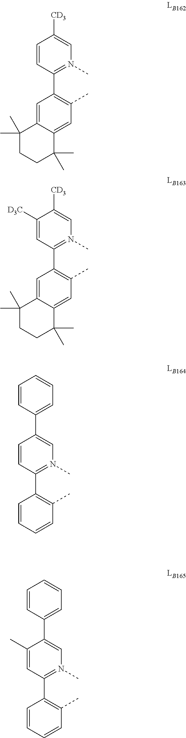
C1(C2=C(C)C=C3C(=C2)C(C)(C)CCC3(C)C)=N(C)C=C([CD3])C=C1.C1(C2=C(C)C=C3C(=C2)C(C)(C)CCC3(C)C)=N(C)C=C([CD3])C([D3C])=C1.C1(C2=C(C)C=CC=C2)=N(C)C=C(C2=CC=CC=C2)C=C1.C1(C2=C(C)C=CC=C2)=N(C)C=C(C2=CC=CC=C2)C(C)=C1
